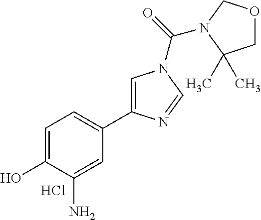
C1=C(O)C(N)=CC(C2=CN(C(=O)N3COCC3(C)C)C=N2)=C1.Cl
